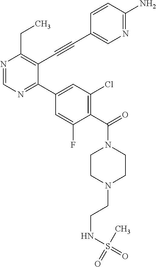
N1=CN=C(C2=CC(Cl)=C(C(=O)N3CCN(CCNS(=O)(C)=O)CC3)C(F)=C2)C(C#CC2=CN=C(N)C=C2)=C1CC
